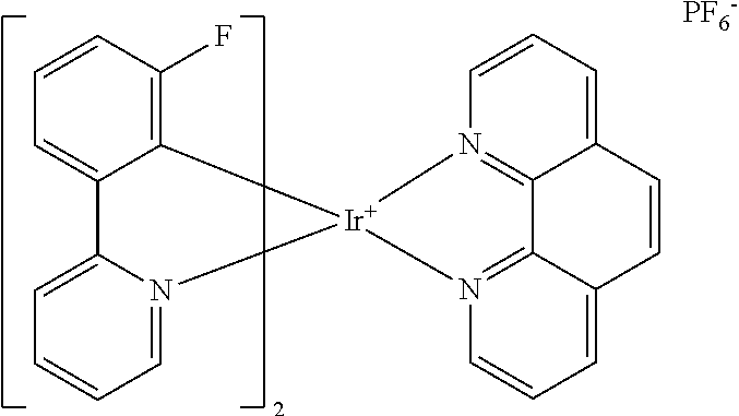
C12=C(F)C=CC=C1C1=CC=CC=N1[Ir]21N2=C3C(=CC=C2)C=CC2=CC=CN1=C32.[PF6-]
